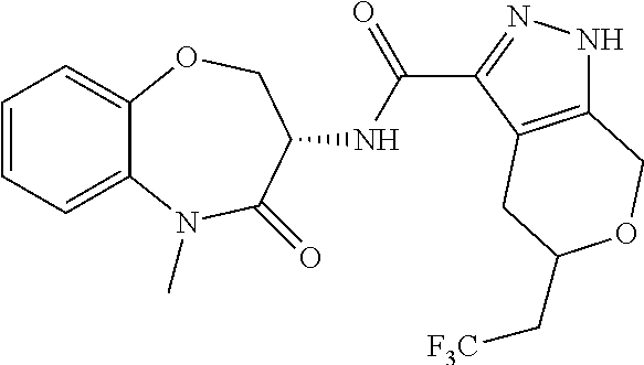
C12=CC=CC=C1N(C)C(=O)C(NC(C1=NNC3=C1CC(C[F3C])OC3)=O)CO2
